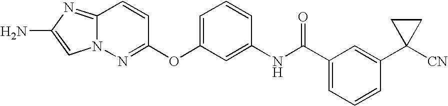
C12=NC(N)=CN1N=C(OC1=CC=CC(NC(=O)C3=CC=CC(C4([CN])CC4)=C3)=C1)C=C2
